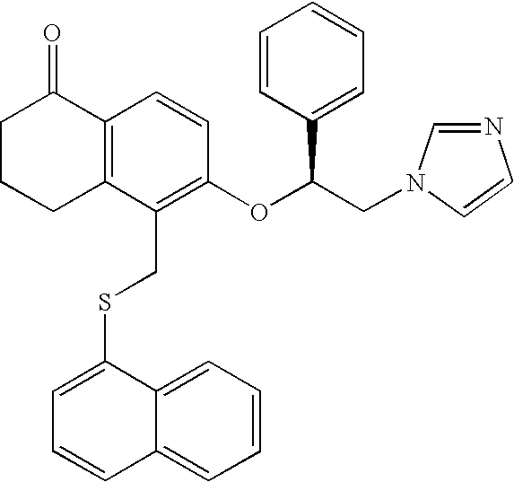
C12=C(C(CSC3=CC=CC4=CC=CC=C43)=C(OC(CN3C=NC=C3)C3=CC=CC=C3)C=C1)CCCC2=O
